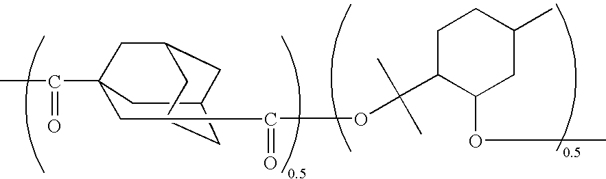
C12CC(C(=O)C)(CC(OC(C3C(OC)CC(C)CC3)(C)C)=O)CC(C1)CCC2
